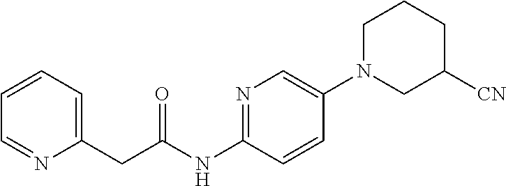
N1=C(NC(=O)CC2=CC=CC=N2)C=CC(N2CC([CN])CCC2)=C1
